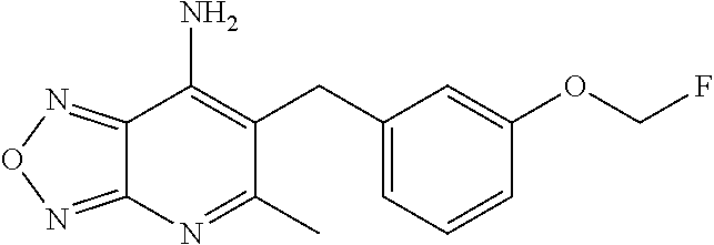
C12=NON=C1N=C(C)C(CC1=CC=CC(OCF)=C1)=C2N
